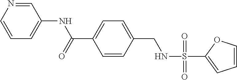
C1=NC=CC=C1NC(C1=CC=C(CNS(=O)(=O)C2=CC=CO2)C=C1)=O
